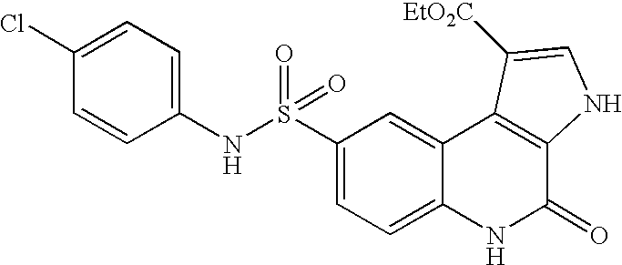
C1(NS(C2=CC=C3C(=C2)C2=C(C(=O)N3)NC=C2[EtO2C])(=O)=O)=CC=C(Cl)C=C1
